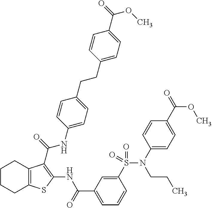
C1CCC2=C(C1)C(C(=O)NC1=CC=C(CCC3=CC=C(C(=O)OC)C=C3)C=C1)=C(NC(C1=CC=CC(S(=O)(=O)N(CCC)C3=CC=C(C(=O)OC)C=C3)=C1)=O)S2
